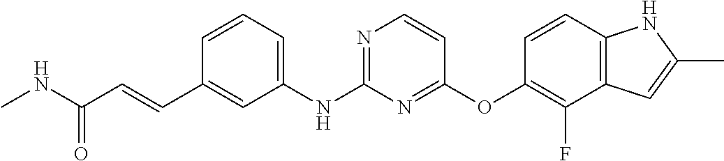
C1(C=CC(NC)=O)=CC(NC2=NC=CC(OC3=C(F)C4=C(C=C3)NC(C)=C4)=N2)=CC=C1
